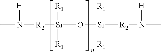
CN([H])[R2][Si](O[Si]([R2]N(C)[H])([R1])[R1])([R1])[R1]
